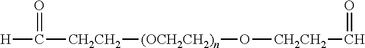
[H]C(=O)[CH2CH2][(OCH2CH2)n]O[CH2CH2]C=O
